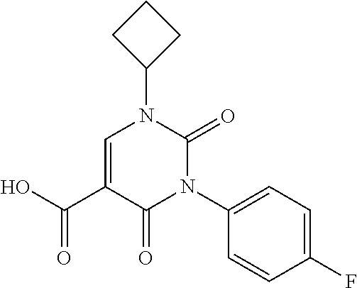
C1CC(N2C=C(C(=O)O)C(=O)N(C3=CC=C(F)C=C3)C2=O)C1
